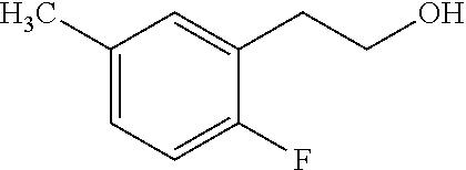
C1(C)=CC=C(F)C(CCO)=C1
